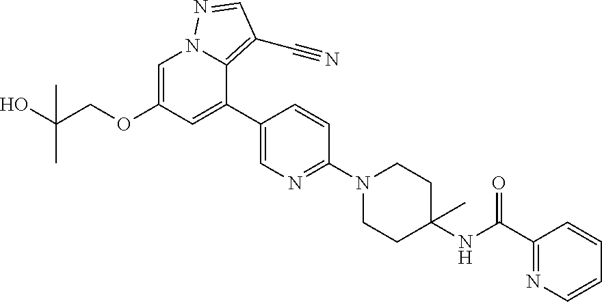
C1=C(OCC(O)(C)C)C=C(C2=CN=C(N3CCC(NC(=O)C4=NC=CC=C4)(C)CC3)C=C2)C2=C(C#N)C=NN12
